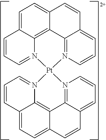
C1=C2C3=C4C(=C1)C=CC1=CC=CN(=C41)[Pt]1(N3=CC=C2)N2=C3C(=CC=C2)C=CC2=CC=C4C(=C32)N1=CC=C4
